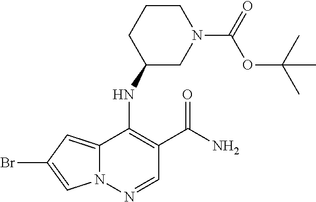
BrC1=CN2C(=C1)C(NC1CN(C(=O)OC(C)(C)C)CCC1)=C(C(N)=O)C=N2
